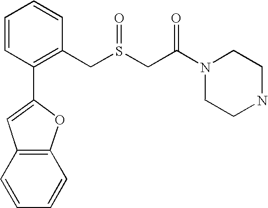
C1=CC(C2=CC3=C(O2)C=CC=C3)=C(CS(CC(N2CCNCC2)=O)=O)C=C1
